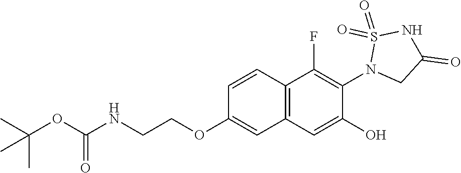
C1=CC2=C(C=C1OCCNC(OC(C)(C)C)=O)C=C(O)C(N1CC(=O)NS1(=O)=O)=C2F
